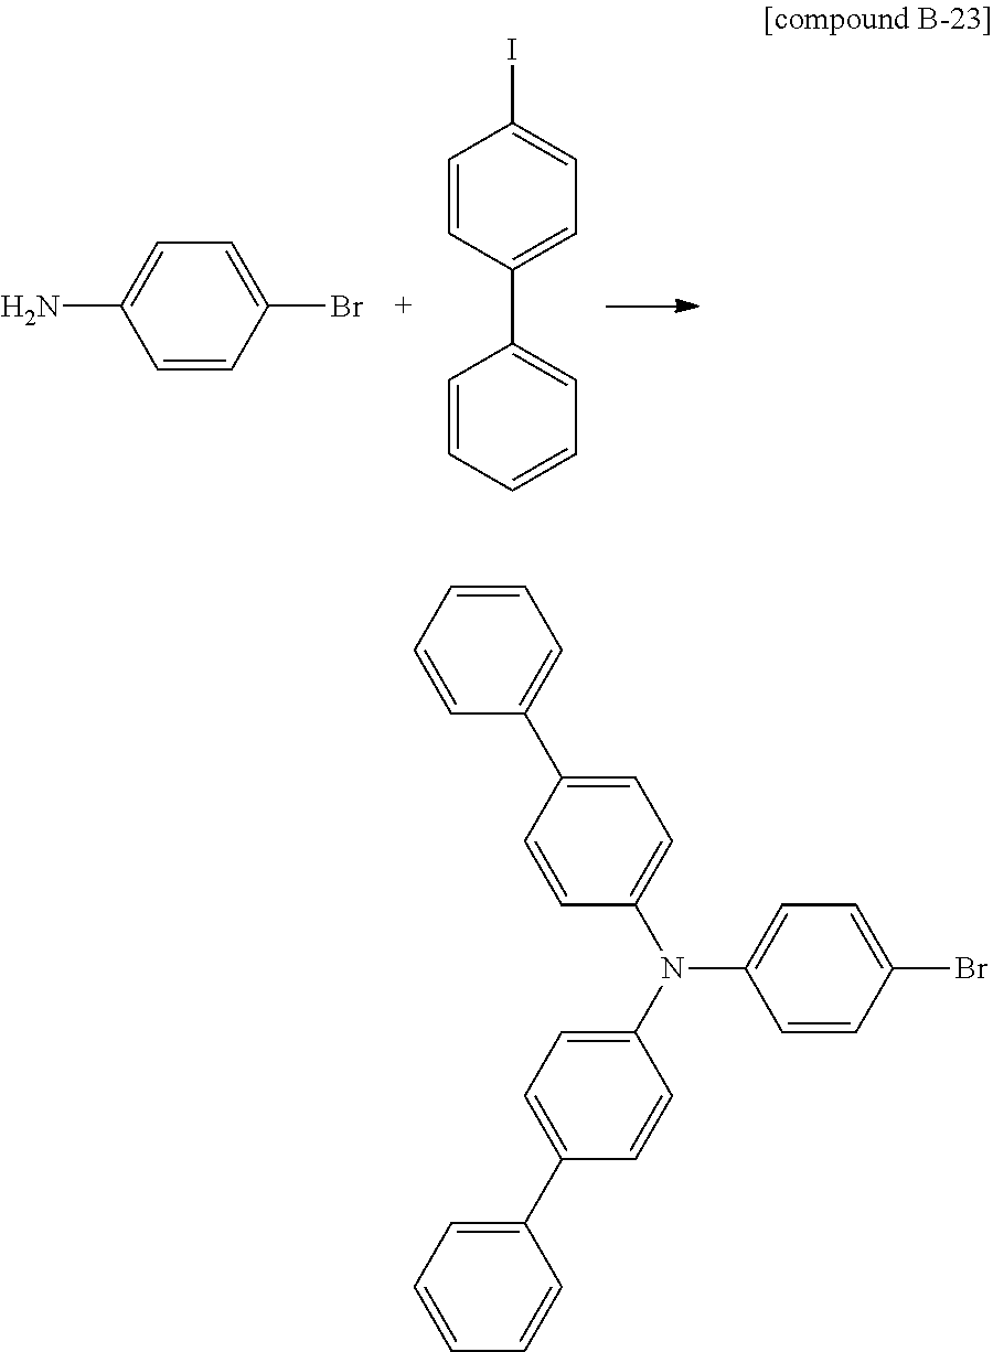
C1=CC(Br)=CC=C1N.C1=CC(C2=CC=CC=C2)=CC=C1I.C1=CC(Br)=CC=C1N(C1=CC=C(C2=CC=CC=C2)C=C1)C1=CC=C(C2=CC=CC=C2)C=C1
